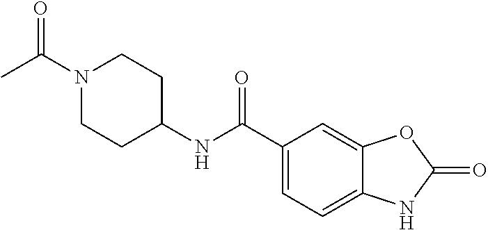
N1(C(C)=O)CCC(NC(C2=CC=C3C(=C2)OC(=O)N3)=O)CC1
